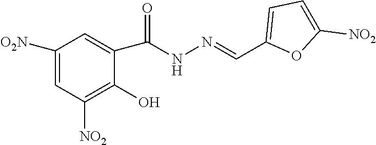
C1([O2N])=CC([NO2])=C(O)C(C(=O)NN=CC2=CC=C([NO2])O2)=C1
